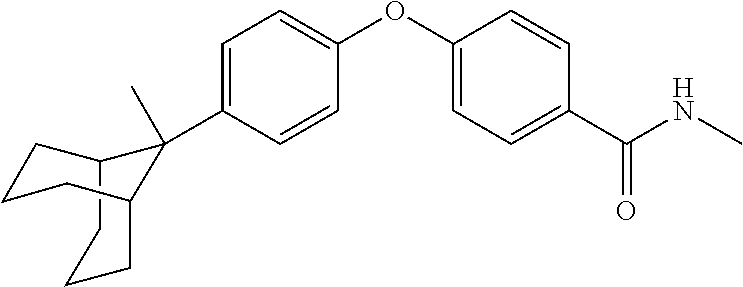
C12CCCC(CCC1)C2(C1=CC=C(OC2=CC=C(C(NC)=O)C=C2)C=C1)C
